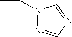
CCN1N=CN=C1
